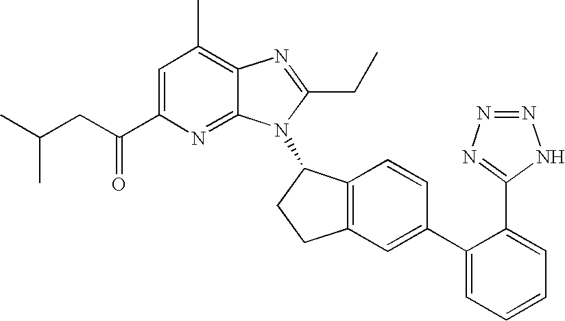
C1=C(C(CC(C)C)=O)N=C2C(=C1C)N=C(CC)N2C1C2=C(CC1)C=C(C1=CC=CC=C1C1=NN=NN1)C=C2
